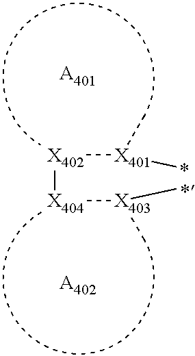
[X404]([X402][X401](C)C)[X403](C)C.[A401].[A402]
